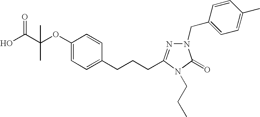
C1(OC(C(O)=O)(C)C)=CC=C(CCCC2=NN(CC3=CC=C(C)C=C3)C(=O)N2CCC)C=C1
